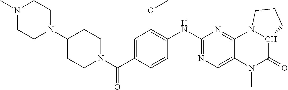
C1(NC2=C(OC)C=C(C(N3CCC(N4CCN(C)CC4)CC3)=O)C=C2)=NC=C2C(=N1)N1C(C(=O)N2C)CCC1
